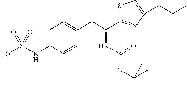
S1C(C(CC2=CC=C(NS(O)(=O)=O)C=C2)NC(OC(C)(C)C)=O)=NC(CCC)=C1
